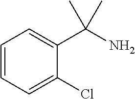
C1=CC=C(Cl)C(C(N)(C)C)=C1
